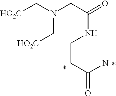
[HO2C]CN(CC(=O)NCCC(=O)N)C[HO2C]
